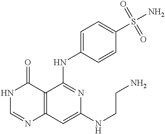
C12=C(C=C(NCCN)N=C1NC1=CC=C(S(=O)(=O)N)C=C1)N=CNC2=O
